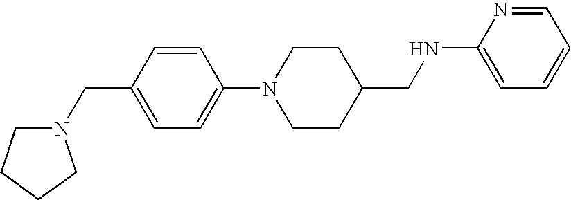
N1(CC2=CC=C(N3CCC(CNC4=CC=CC=N4)CC3)C=C2)CCCC1
